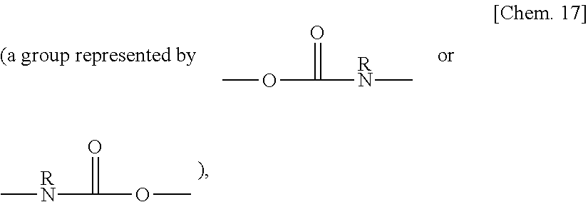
COC(=O)[RN]C.COC(=O)[RN]C
